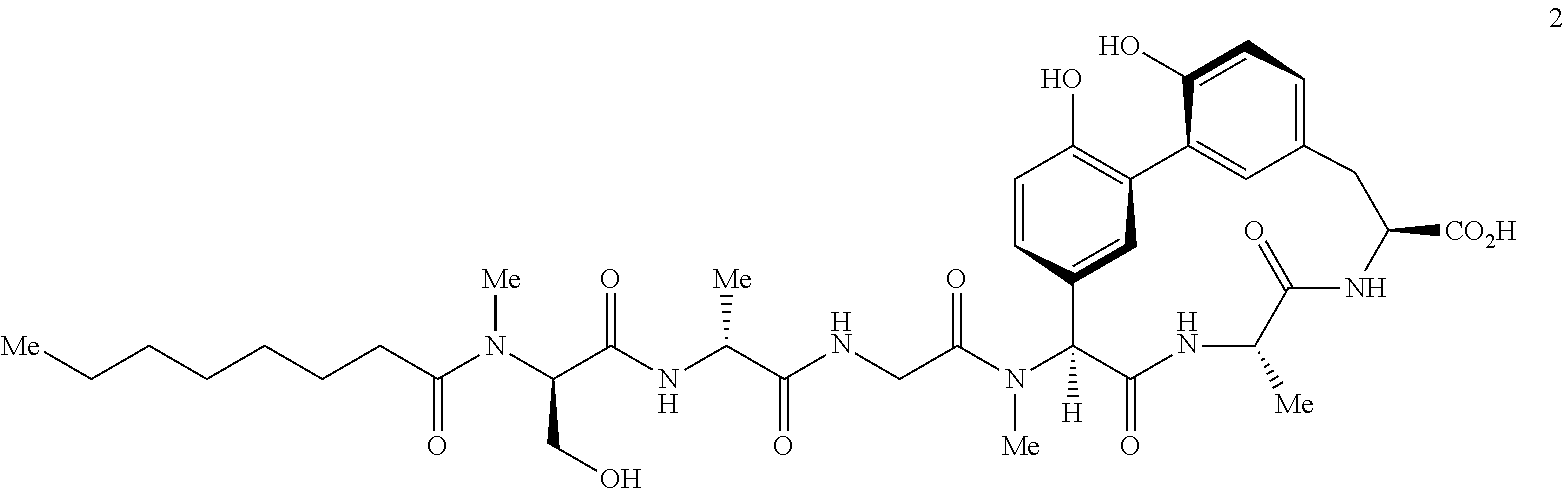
C(CCCCC(N(C(C(NC(C(NCC(N([Me])C1([H])C2=CC(=C(O)C=C2)C2=CC(=CC=C2O)CC([CO2H])NC(=O)C([Me])NC1=O)=O)=O)[Me])=O)CO)[Me])=O)C[Me]
